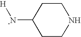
[H][-N]C1CCNCC1
